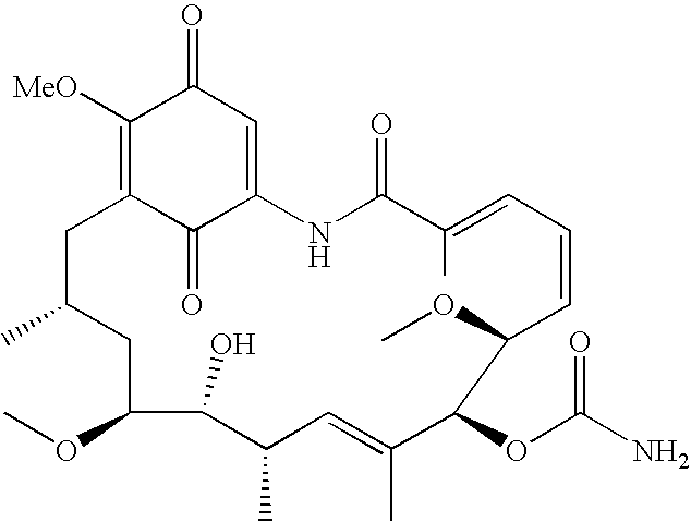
COC1C(O)C(C)C=C(C)C(OC(N)=O)C(OC)C=CC=C(C)C(=O)NC2=CC(=O)C([MeO])=C(CC(C)C1)C2=O
